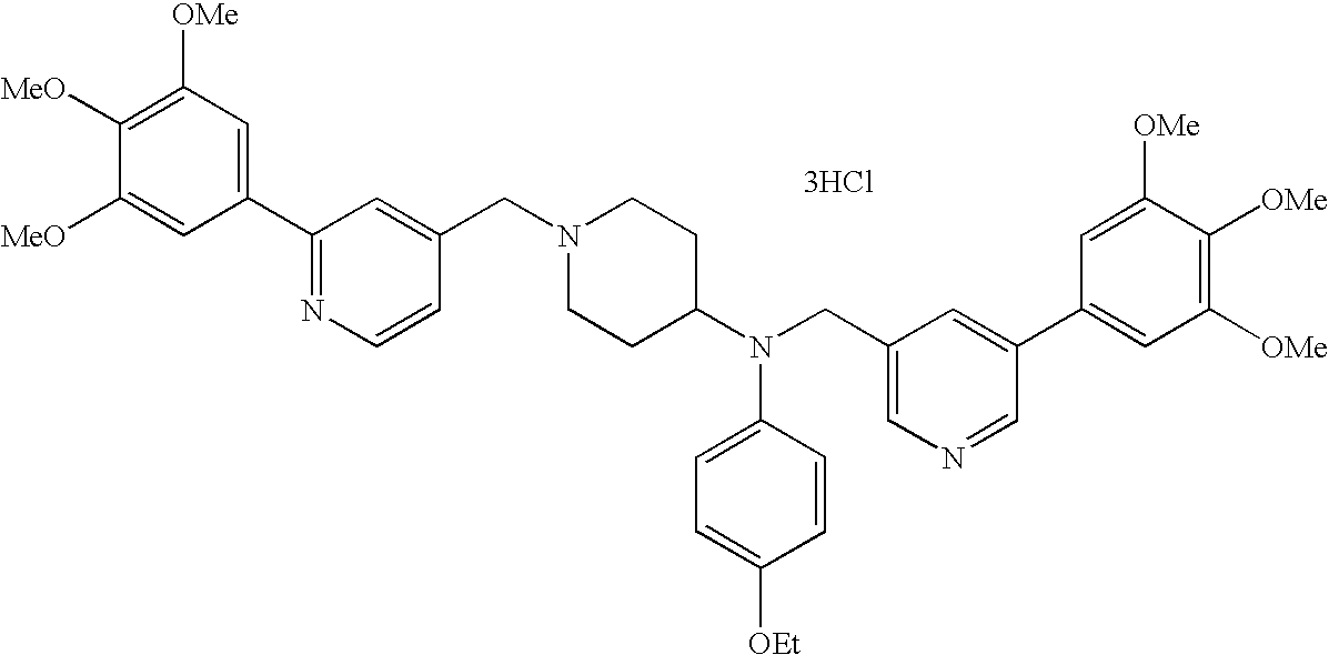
C1=C([MeO])C([MeO])=C([OMe])C=C1C1=NC=CC(CN2CCC(N(CC3=CN=CC(C4=CC([OMe])=C([OMe])C([OMe])=C4)=C3)C3=CC=C([OEt])C=C3)CC2)=C1.[3HCl]
